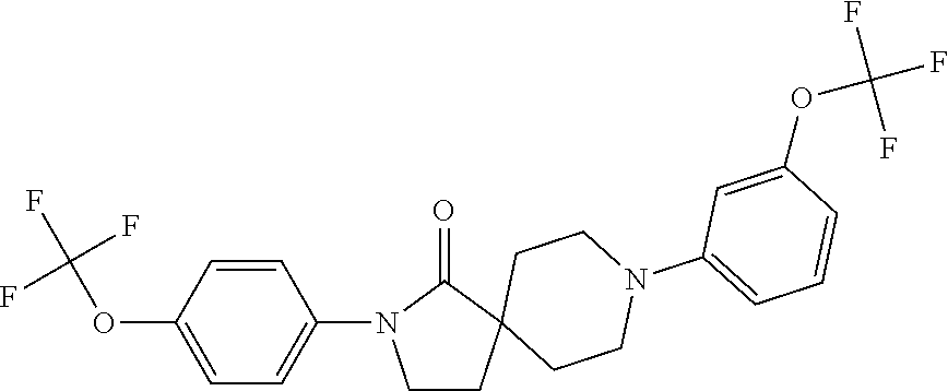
C1=CC(OC(F)(F)F)=CC=C1N1CCC2(CCN(C3=CC=CC(OC(F)(F)F)=C3)CC2)C1=O
